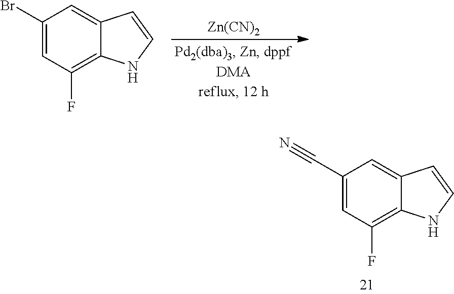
C1(C#N)=CC(F)=C2C(=C1)C=CN2.[Zn(CN)2].C1(Br)=CC(F)=C2C(=C1)C=CN2
